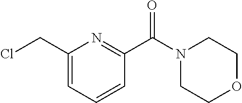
C1(CCl)=CC=CC(C(N2CCOCC2)=O)=N1
